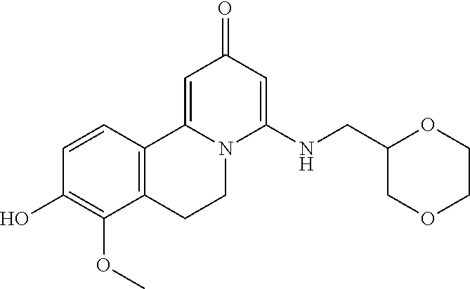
C1=CC2=C(C(OC)=C1O)CCN1C2=CC(=O)C=C1NCC1COCCO1
